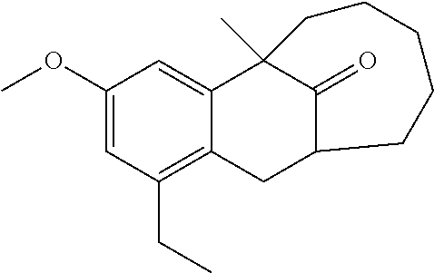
C1(OC)=CC(CC)=C2C(=C1)C1(C)C(=O)C(C2)CCCCC1
